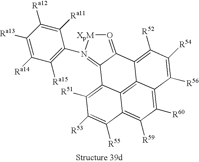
O1=C2C(=N(C3=C([Ra15])C([Ra14])=C([Ra13])C([Ra12])=C3[Ra11])[XpM]1)C1=C([R51])C([R53])=C([R55])C3=C([R59])C([R60])=C4C(=C13)C2=C([R52])C([R54])=C4[R56]
